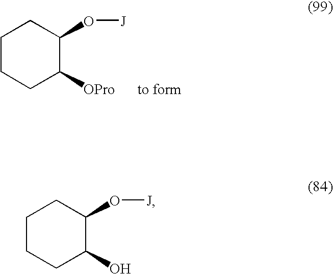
C1CCC([OPro])C(O[J])C1.C1CCC(O)C(O[J])C1
